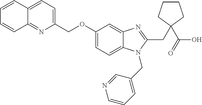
C1=CC2=CC=C(COC3=CC=C4C(=C3)N=C(CC3(C(O)=O)CCCC3)N4CC3=CC=CN=C3)N=C2C=C1
